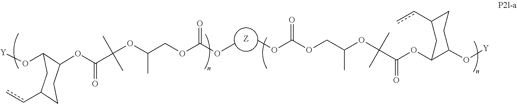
[Z].[Y]OC1C(OC(C(C)(C)OC(COC(OC)=O)C)=O)CCC(cc)C1.COC(=O)OCC(OC(C)(C)C(=O)OC1C(O[Y])CCC(cc)C1)C
